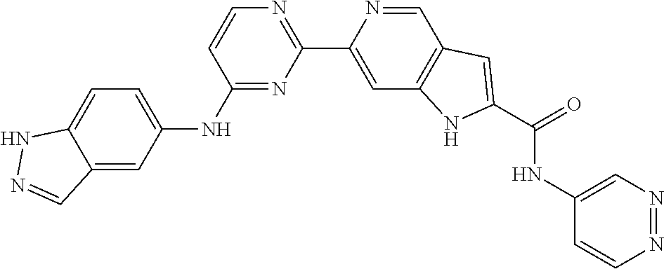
C1=CC(NC2=CC=C3C(=C2)C=NN3)=NC(C2=CC3=C(C=N2)C=C(C(=O)NC2=CN=NC=C2)N3)=N1
